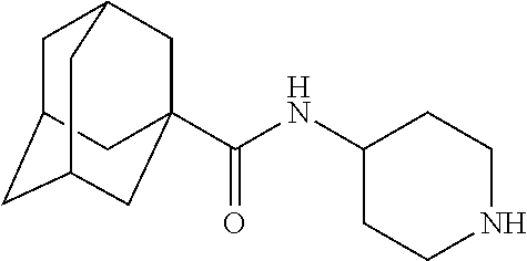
C1C2CC3CC(C(NC4CCNCC4)=O)(CC1C3)C2
